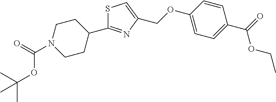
S1C=C(COC2=CC=C(C(=O)OCC)C=C2)N=C1C1CCN(C(=O)OC(C)(C)C)CC1
